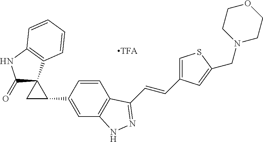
C(=CC1=CSC(CN2CCOCC2)=C1)C1=NNC2=C1C=CC(C1CC13C(=O)NC1=C3C=CC=C1)=C2
